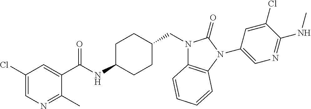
C1(Cl)=CN=C(C)C(C(NC2CCC(CN3C4=C(N(C5=CN=C(NC)C(Cl)=C5)C3=O)C=CC=C4)CC2)=O)=C1
